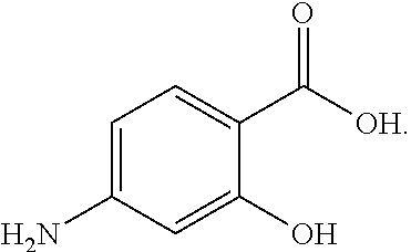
C1=C(N)C=C(O)C(C([OH])=O)=C1
